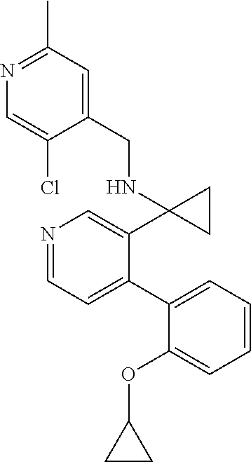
N1=CC=C(C2=CC=CC=C2OC2CC2)C(C2(NCC3=CC(C)=NC=C3Cl)CC2)=C1
